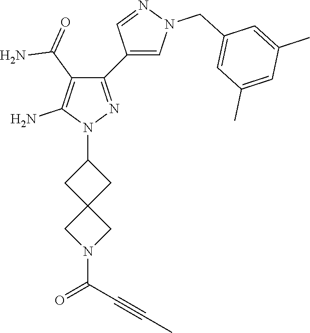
C1(N2N=C(C3=CN(CC4=CC(C)=CC(C)=C4)N=C3)C(C(=O)N)=C2N)CC2(C1)CN(C(C#CC)=O)C2
